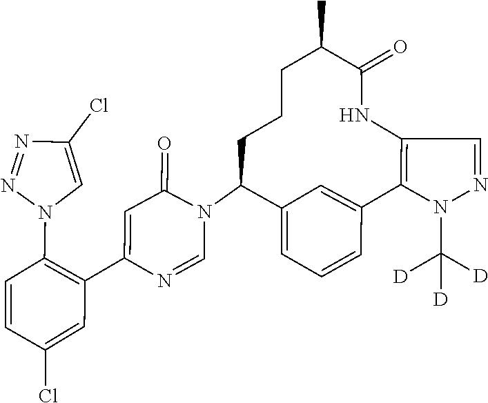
C1=NC(C2=C(N3C=C(Cl)N=N3)C=CC(Cl)=C2)=CC(=O)N1C1C2=CC=CC(=C2)C2=C(NC(=O)C(C)CCC1)C=NN2C([D])([D])[D]
